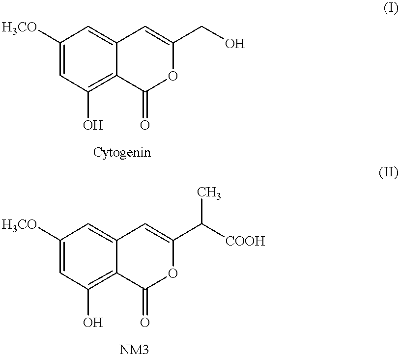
C1([H3CO])=CC(O)=C2C(=C1)C=C(CO)OC2=O.C1([H3CO])=CC(O)=C2C(=C1)C=C(C([COOH])C)OC2=O
